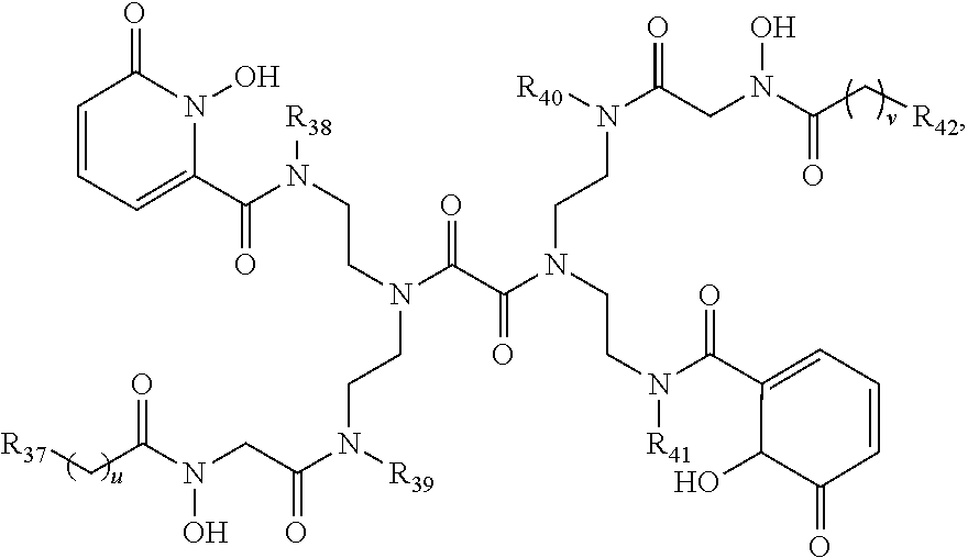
ON(CC(N(CCN(C(C(N(CCN(C(CN(O)C(C[R42])=O)=O)[R40])CCN([R41])C(C1=CC=CC(=O)C1O)=O)=O)=O)CCN([R38])C(C1=CC=CC(=O)N1O)=O)[R39])=O)C(C[R37])=O
